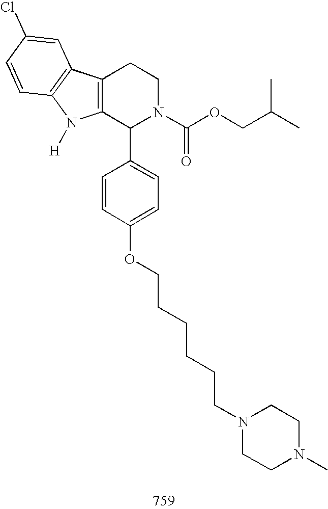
C12=C(C(C3=CC=C(OCCCCCCN4CCN(C)CC4)C=C3)N(C(OCC(C)C)=O)CC1)N([H])C1=C2C=C(Cl)C=C1
